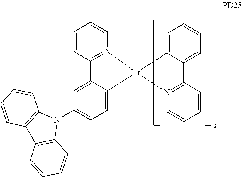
C1(N2C3=C(C4=C2C=CC=C4)C=CC=C3)=CC=C2C(=C1)C1=N(C=CC=C1)[Ir]21N2=C(C=CC=C2)C2=CC=CC=C12
